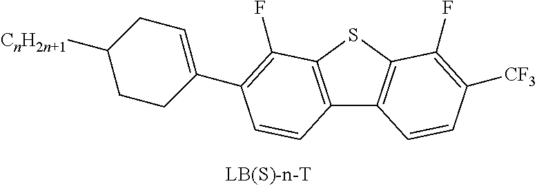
C12=C(SC3=C1C=CC([CF3])=C3F)C(F)=C(C1=CCC([CnH2n+1])CC1)C=C2
